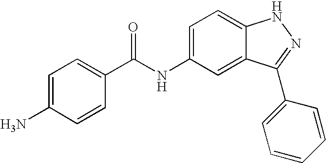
C1=C(N)C=CC(C(=O)NC2=CC=C3C(=C2)C(C2=CC=CC=C2)=NN3)=C1
